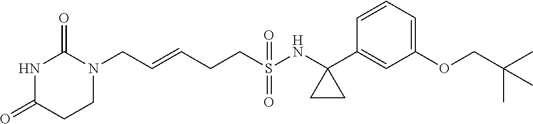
N1(CC=CCCS(NC2(C3=CC(OCC(C)(C)C)=CC=C3)CC2)(=O)=O)C(=O)NC(=O)CC1
